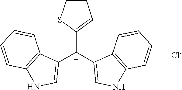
C12=C(NC=C1[C+](C1=CC=CS1)C1=CNC3=C1C=CC=C3)C=CC=C2.[Cl-]
